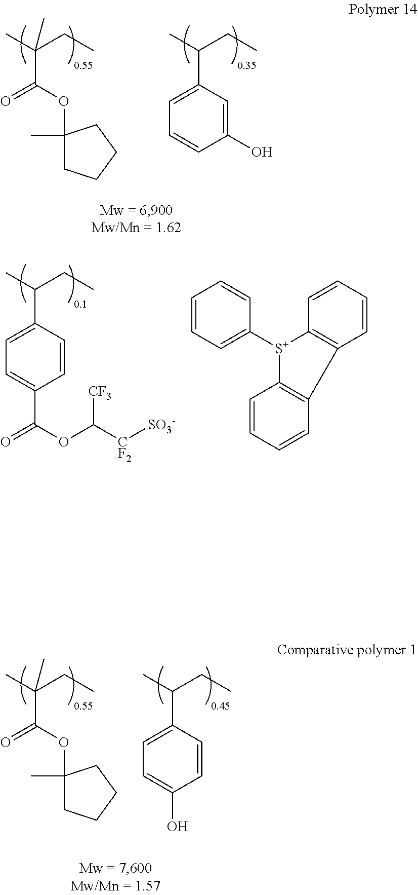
C1=CC=C([S+]2C3=C(C=CC=C3)C3=C2C=CC=C3)C=C1.CC(CC)C1=CC=C(C(=O)OC([CF2][SO3-])[CF3])C=C1.CC(CC)(C)C(OC1(C)CCCC1)=O.CC(CC)C1=CC=CC(O)=C1.CC(CC)(C)C(OC1(C)CCCC1)=O.CC(CC)C1=CC=C(O)C=C1
